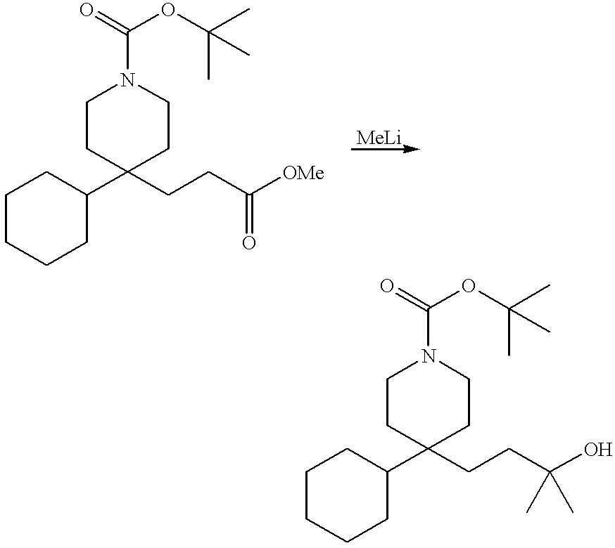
C1CCCC(C2(CCC([OMe])=O)CCN(C(=O)OC(C)(C)C)CC2)C1.C1CCCC(C2(CCC(O)(C)C)CCN(C(=O)OC(C)(C)C)CC2)C1
